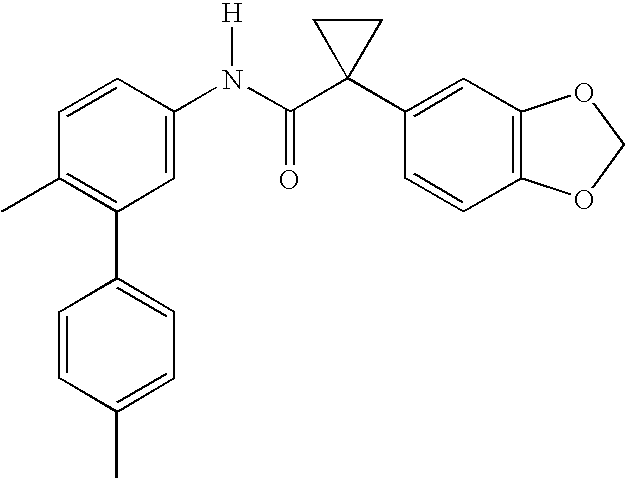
C1=CC(N(C(C2(C3=CC4=C(C=C3)OCO4)CC2)=O)[H])=CC(C2=CC=C(C)C=C2)=C1C
